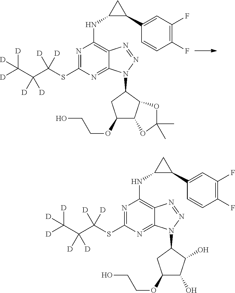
C1(C2CC2NC2=C3C(=NC(SC(C(C([D])([D])[D])([D])[D])([D])[D])=N2)N(C2CC(OCCO)C4C2OC(C)(C)O4)N=N3)=CC(F)=C(F)C=C1.C1(C2CC2NC2=C3C(=NC(SC(C(C([D])([D])[D])([D])[D])([D])[D])=N2)N(C2CC(OCCO)C(O)C2O)N=N3)=CC(F)=C(F)C=C1
